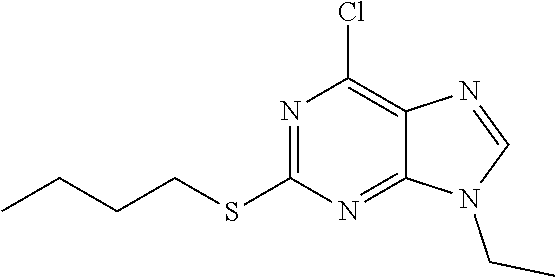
N1(CC)C=NC2=C(Cl)N=C(SCCCC)N=C12
